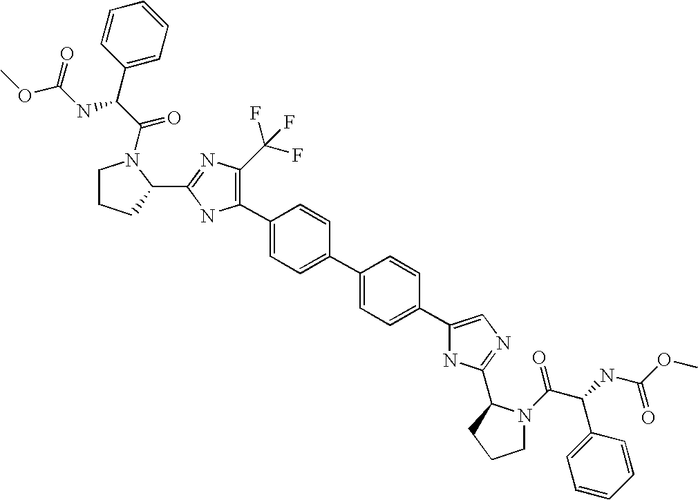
C1(C2=C(C(F)(F)F)N=C(C3N(C(C(C4=CC=CC=C4)NC(OC)=O)=O)CCC3)N2)=CC=C(C2=CC=C(C3=CN=C(C4N(C(C(NC(OC)=O)C5=CC=CC=C5)=O)CCC4)N3)C=C2)C=C1
